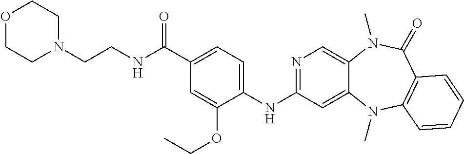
N1(CCNC(C2=CC=C(NC3=NC=C4C(=C3)N(C)C3=C(C(=O)N4C)C=CC=C3)C(OCC)=C2)=O)CCOCC1
